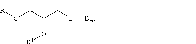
[R]OCC(C[L][Dm])O[R1]
